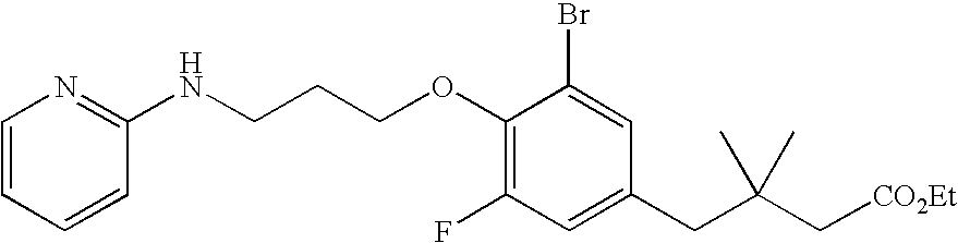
C1=C(CC(C[CO2Et])(C)C)C=C(Br)C(OCCCNC2=NC=CC=C2)=C1F
